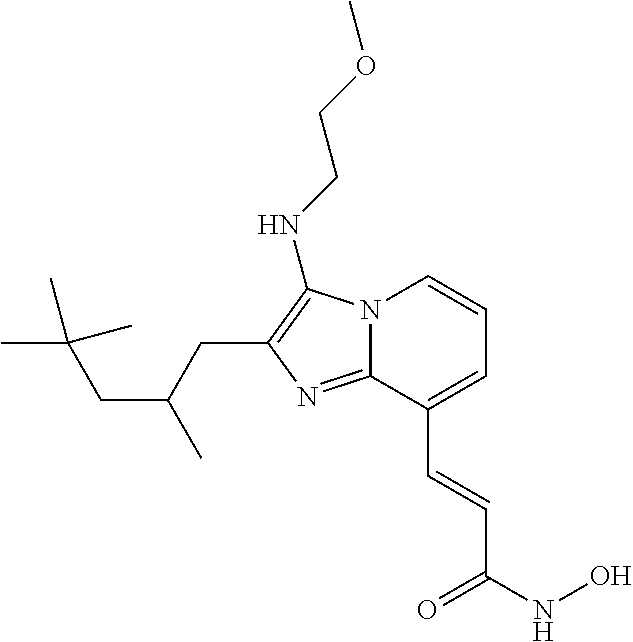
N12C(=NC(CC(CC(C)(C)C)C)=C1NCCOC)C(C=CC(NO)=O)=CC=C2
